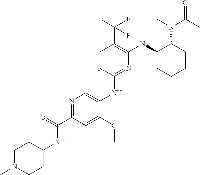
C1(NC2=CN=C(C(=O)NC3CCN(C)CC3)C=C2OC)=NC(NC2CCCCC2N(C(=O)C)CC)=C(C(F)(F)F)C=N1
